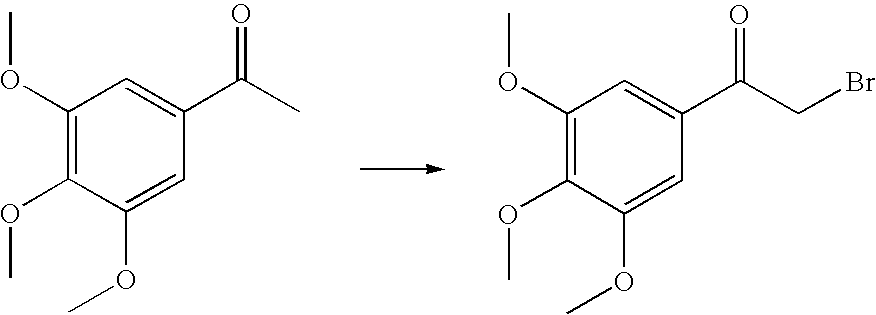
C1(OC)=C(OC)C(OC)=CC(C(C)=O)=C1.C1(OC)=C(OC)C(OC)=CC(C(CBr)=O)=C1
